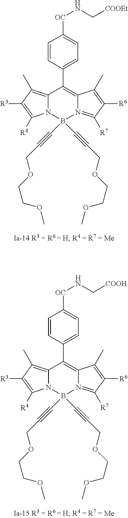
C1=CC(C2=C3N(=C([R7])C([R6])=C3C)B(C#CCOCCOC)(C#CCOCCOC)N3C2=C(C)C([R3])=C3[R4])=CC=C1[OC]NC[COOEt].C1=CC(C2=C3N(=C([R7])C([R6])=C3C)B(C#CCOCCOC)(C#CCOCCOC)N3C2=C(C)C([R3])=C3[R4])=CC=C1[OC]NC[COOH]
